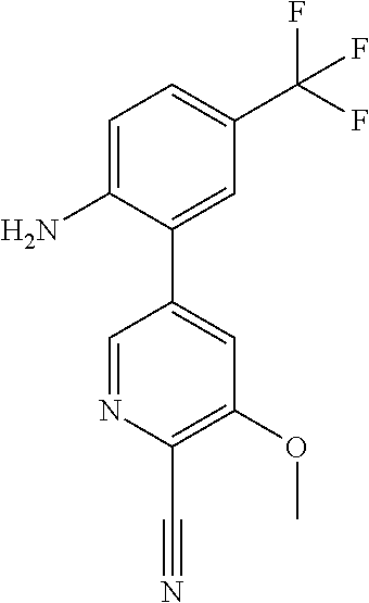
C1=C(N)C(C2=CC(OC)=C(C#N)N=C2)=CC(C(F)(F)F)=C1
